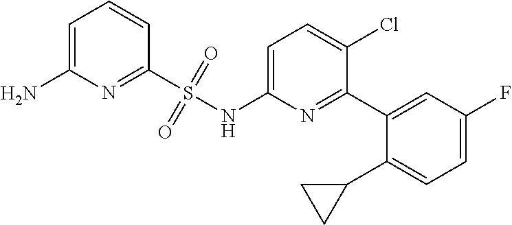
C1=C(NS(C2=NC(N)=CC=C2)(=O)=O)N=C(C2=CC(F)=CC=C2C2CC2)C(Cl)=C1
